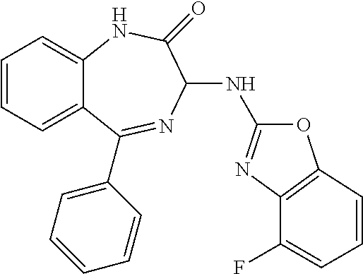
C1=CC=C2C(=C1)NC(=O)C(NC1=NC3=C(O1)C=CC=C3F)N=C2C1=CC=CC=C1
